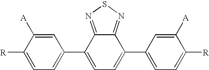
C1=C([A])C([R])=CC=C1C1=CC=C(C2=CC=C([R])C([A])=C2)C2=NSN=C12
